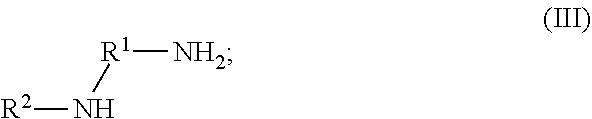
[R2]N[R1][NH2]
